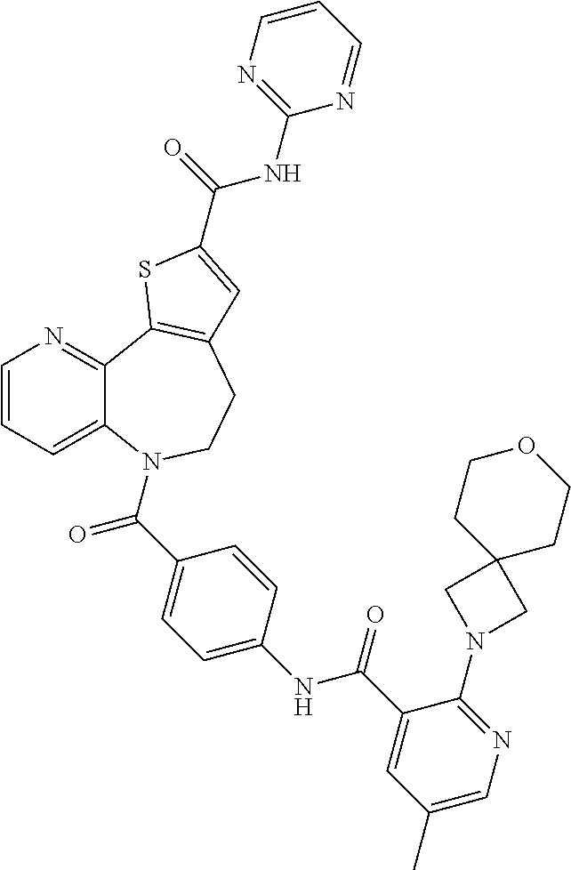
C1=CC=C2C(=N1)C1=C(CCN2C(C2=CC=C(NC(C3=CC(C)=CN=C3N3CC4(C3)CCOCC4)=O)C=C2)=O)C=C(C(=O)NC2=NC=CC=N2)S1
